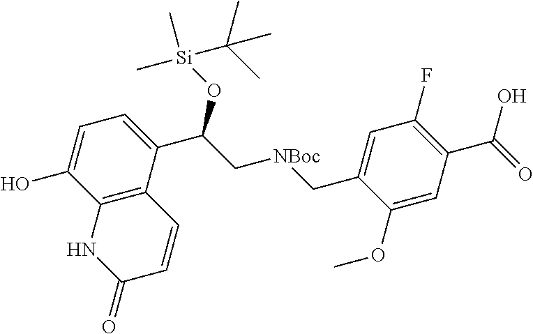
C12=C(C(C(C[NBoc]CC3=CC(F)=C(C(=O)O)C=C3OC)O[Si](C)(C(C)(C)C)C)=CC=C1O)C=CC(=O)N2
